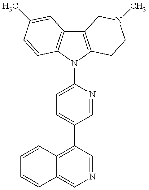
C12=C(N(C3=CC=C(C4=C5C(=CN=C4)C=CC=C5)C=N3)C3=C1C=C(C)C=C3)CCN(C)C2
